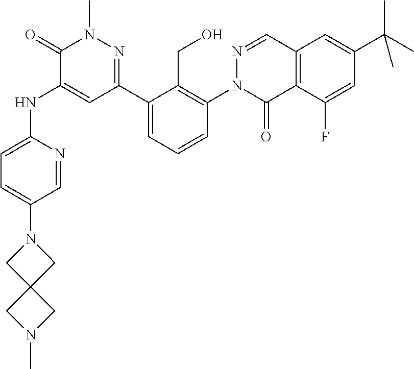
C12=C(C(F)=CC(C(C)(C)C)=C1)C(=O)N(C1=C(CO)C(C3=NN(C)C(=O)C(NC4=CC=C(N5CC6(C5)CN(C)C6)C=N4)=C3)=CC=C1)N=C2
